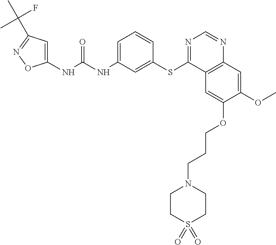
C1(NC(NC2=CC=CC(SC3=NC=NC4=C3C=C(OCCCN3CCS(=O)(=O)CC3)C(OC)=C4)=C2)=O)=CC(C(C)(F)C)=NO1
